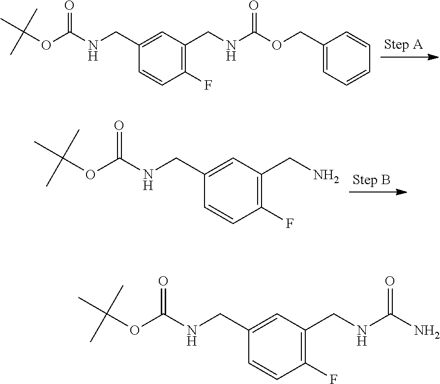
O=C(OC(C)(C)C)NCC1=CC(CNC(=O)OCC2=CC=CC=C2)=C(F)C=C1.O=C(OC(C)(C)C)NCC1=CC(CN)=C(F)C=C1.O=C(OC(C)(C)C)NCC1=CC(CNC(=O)N)=C(F)C=C1
